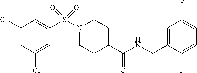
C1(Cl)=CC(Cl)=CC(S(N2CCC(C(NCC3=CC(F)=CC=C3F)=O)CC2)(=O)=O)=C1
